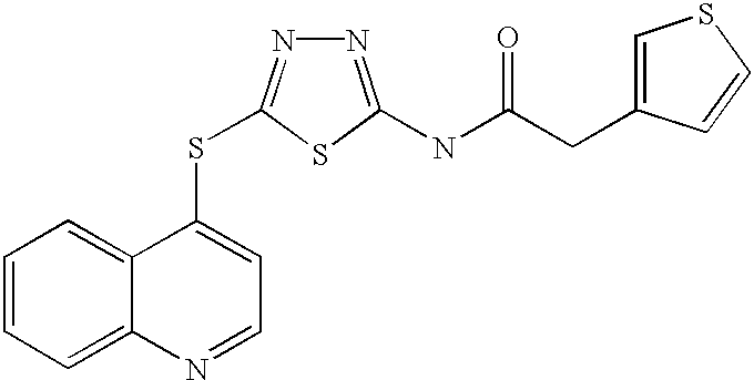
C1=CC=C2C(=C1)C(SC1=NN=C(NC(=O)CC3=CSC=C3)S1)=CC=N2
